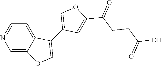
C1=C2C(=CC=N1)C(C1=COC(C(=O)CCC(O)=O)=C1)=CO2
